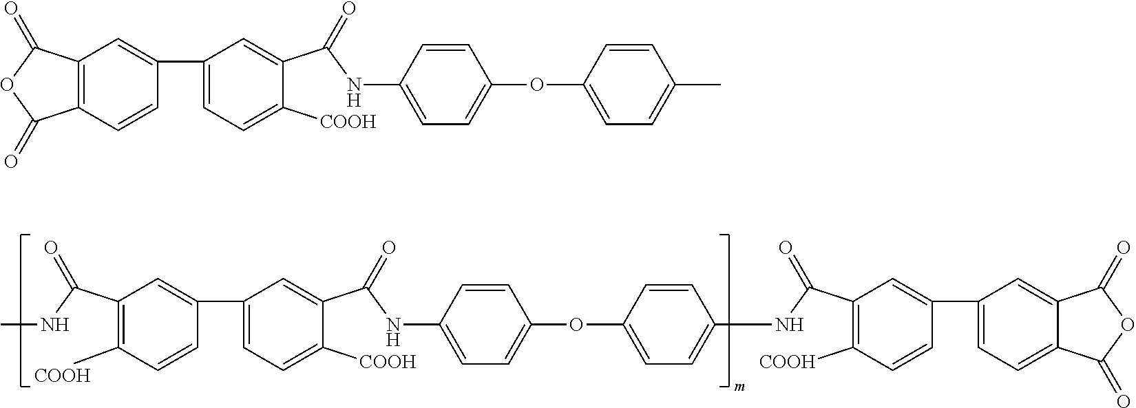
C1(C(NC)=O)=C([COOH])C=CC(C2=CC=C([COOH])C(C(NC3=CC=C(OC4=CC=C(NC(C5=C([COOH])C=CC(C6=CC=C7C(=C6)C(=O)OC7=O)=C5)=O)C=C4)C=C3)=O)=C2)=C1.C12=C(C=CC(C3=CC=C([COOH])C(C(NC4=CC=C(OC5=CC=C(C)C=C5)C=C4)=O)=C3)=C1)C(=O)OC2=O
